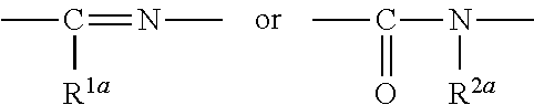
CC(=NC)[R1a].CC(=O)N(C)[R2a]
